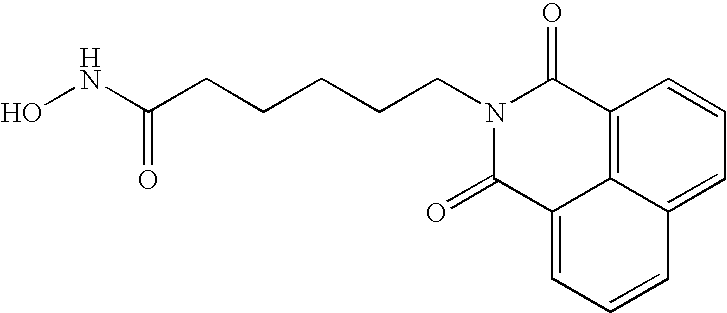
ONC(CCCCCN1C(=O)C2=C3C(=CC=C2)C=CC=C3C1=O)=O
